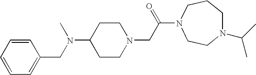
C1CN(CC(=O)N2CCCN(C(C)C)CC2)CCC1N(CC1=CC=CC=C1)C
